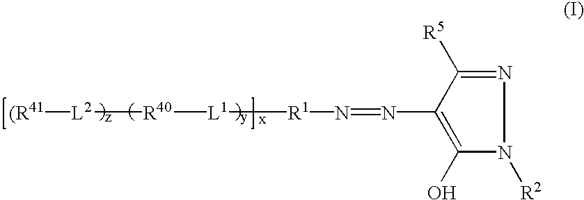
[(R41][L2][R40][L1][R1]N=NC1=C(O)N([R2])N=C1[R5]
